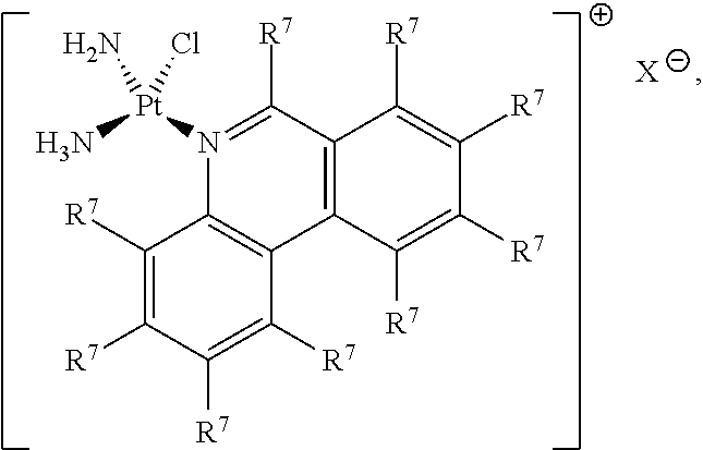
C1([R7])=C([R7])C([R7])=C([R7])C2=C1N([Pt](N)(N)Cl)=C([R7])C1=C2C([R7])=C([R7])C([R7])=C1[R7].[X]
